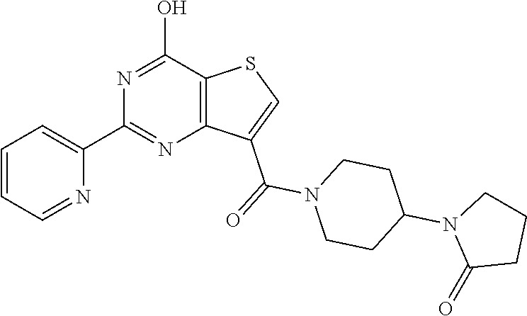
C12=C(C(O)=NC(C3=CC=CC=N3)=N1)SC=C2C(=O)N1CCC(N2C(=O)CCC2)CC1
